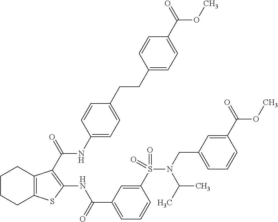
C1CCC2=C(C1)C(C(=O)NC1=CC=C(CCC3=CC=C(C(=O)OC)C=C3)C=C1)=C(NC(C1=CC=CC(S(N(C(C)C)CC3=CC=CC(C(=O)OC)=C3)(=O)=O)=C1)=O)S2
